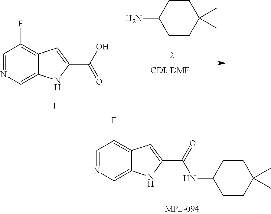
C1=NC=C2C(=C1F)C=C(C(O)=O)N2.NC1CCC(C)(C)CC1.C1=NC=C2C(=C1F)C=C(C(=O)NC1CCC(C)(C)CC1)N2
